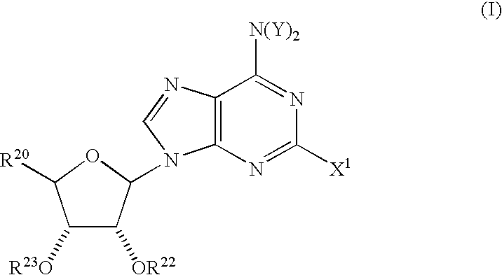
C12=C(N=C([X1])N=C1[N(Y)2])N(C1C([OR22])C([R23O])C([R20])O1)C=N2
